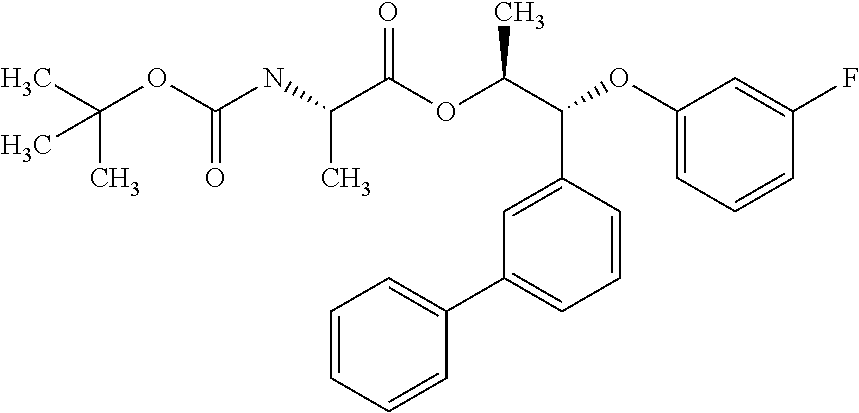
N(C(C(OC(C(C1=CC(C2=CC=CC=C2)=CC=C1)OC1=CC=CC(F)=C1)C)=O)C)C(OC(C)(C)C)=O
